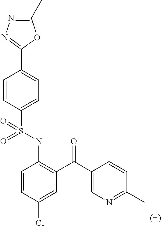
C1=CC(S(NC2=C(C(=O)C3=CN=C(C)C=C3)C=C(Cl)C=C2)(=O)=O)=CC=C1C1=NN=C(C)O1
